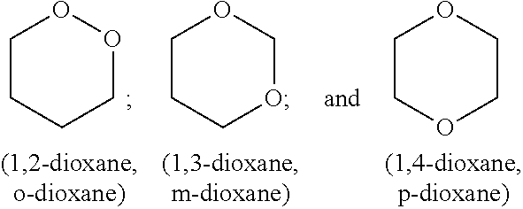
C1CCOCO1.C1COCCO1.C1CCCOO1
